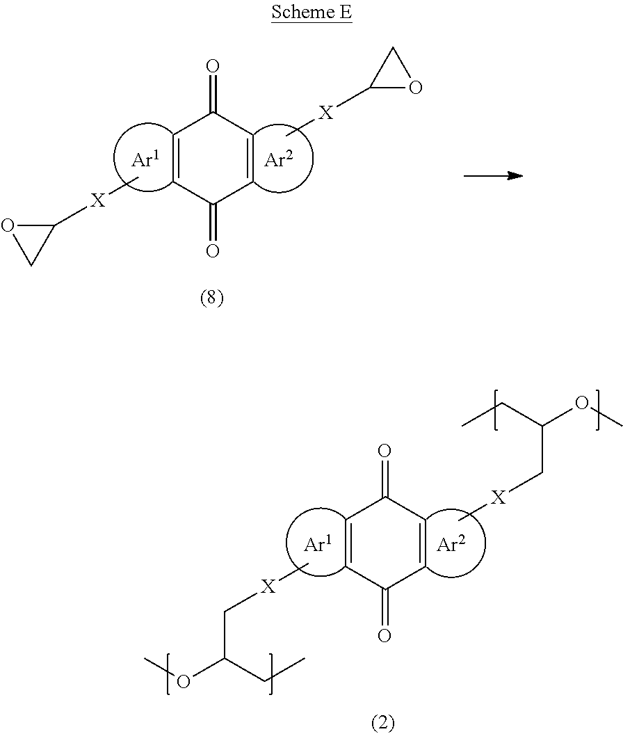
C1=CC(=O)C=CC1=O.[Ar2].[Ar1].C[X]C1OC1.C[X]C1OC1.C1=CC(=O)C=CC1=O.[Ar2].[Ar1].C[X]CC(CC)OC.C[X]CC(CC)OC
